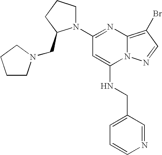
N1(C2=NC3=C(Br)C=NN3C(NCC3=CC=CN=C3)=C2)CCCC1CN1CCCC1
